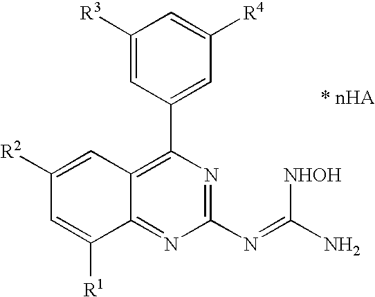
C1([R3])=CC(C2=C3C(=NC(N=C(N)[NHOH])=N2)C([R1])=CC([R2])=C3)=CC([R4])=C1
